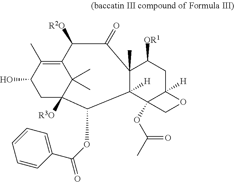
C12=C(C)C(O)CC([R3O])(C1(C)C)C(OC(=O)C1=CC=CC=C1)C1([H])C(C)(C(=O)C2[R2O])C([OR1])CC2([H])C1(OC(C)=O)CO2
